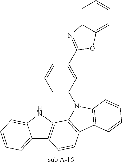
[sub A-16].C12=CC=CC=C1NC1=C2C=CC2=C1N(C1=CC=CC(C3=NC4=CC=CC=C4O3)=C1)C1=C2C=CC=C1
